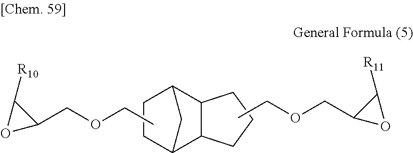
C1C2C3C(C(C1)C2)CCC3.CCOCC1C([R10])O1.CCOCC1C([R11])O1
